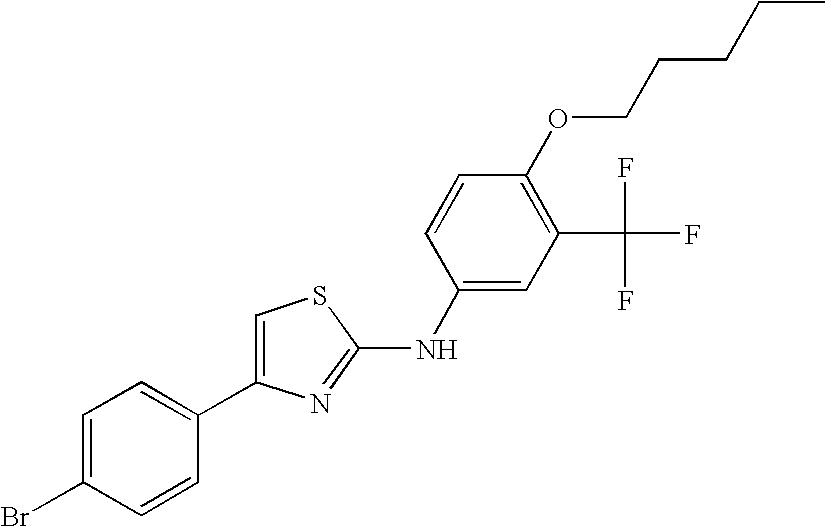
C1(C2=CSC(NC3=CC(C(F)(F)F)=C(OCCCCC)C=C3)=N2)=CC=C(Br)C=C1
